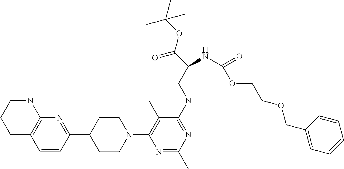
C1C2=C(NCC1)N=C(C1CCN(C3=C(C)C(NCC(C(=O)OC(C)(C)C)NC(OCCOCC4=CC=CC=C4)=O)=NC(C)=N3)CC1)C=C2
